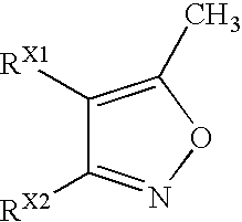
C1([RX1])=C(C)ON=C1[RX2]
